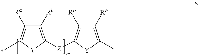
C1([Rb])=C([Z]C2=C([Ra])C([Rb])=C(C)[Y]2)[Y]C(*)=C1[Ra]
